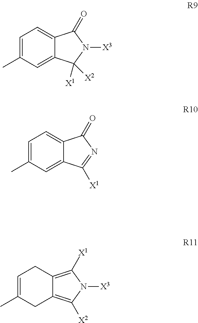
C1=C(C)C=C2C(=C1)C(=O)N([X3])C2([X1])[X2].C1=C(C)C=C2C(=C1)C(=O)N=C2[X1].C1=C(C)CC2=C([X2])N([X3])C([X1])=C2C1
